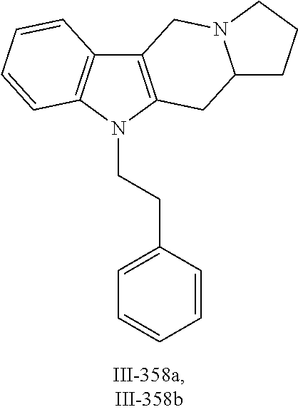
C12=C(N(CCC3=CC=CC=C3)C3=C1C=CC=C3)CC1N(C2)CCC1
